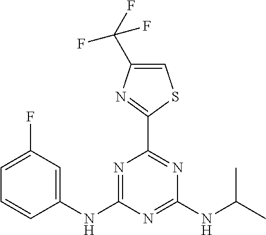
C1(NC2=NC(C3=NC(C(F)(F)F)=CS3)=NC(NC(C)C)=N2)=CC(F)=CC=C1
